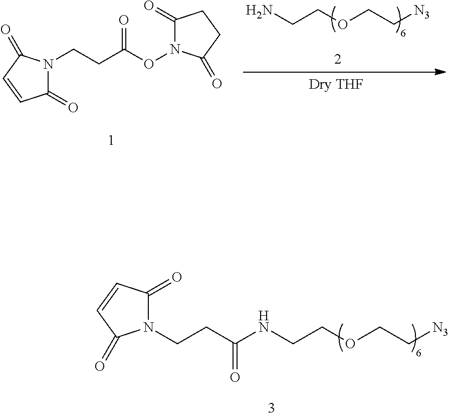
NCCOCC[N3].C1(=O)N(CCC(ON2C(=O)CCC2=O)=O)C(=O)C=C1.C1(=O)N(CCC(NCCOCC[N3])=O)C(=O)C=C1
